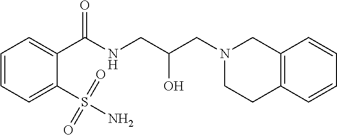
C1(C(NCC(CN2CC3=C(CC2)C=CC=C3)O)=O)=CC=CC=C1S(N)(=O)=O
